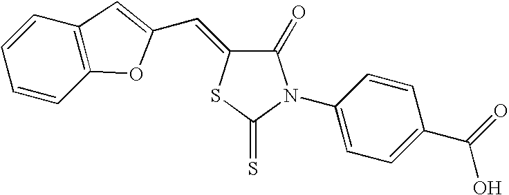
C1(=O)C(=CC2=CC3=C(O2)C=CC=C3)SC(=S)N1C1=CC=C(C(=O)O)C=C1
